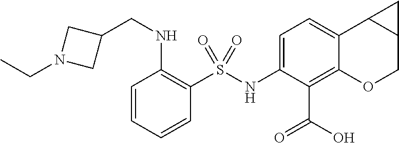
C1=CC=CC(S(NC2=CC=C3C(=C2C(=O)O)OCC2C3C2)(=O)=O)=C1NCC1CN(CC)C1
